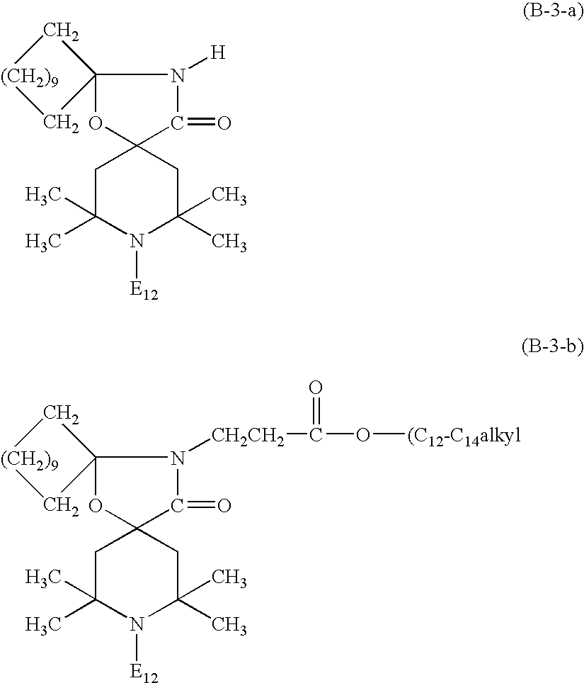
C1C(C)(C)N([E12])C(C)(C)CC12C(=O)N([H])C1(O2)C[(CH2)9]C1.C1C(C)(C)N([E12])C(C)(C)CC12C(=O)N([CH2CH2]C(O[(C12-C14alkyl])=O)C1(O2)C[(CH2)9]C1
